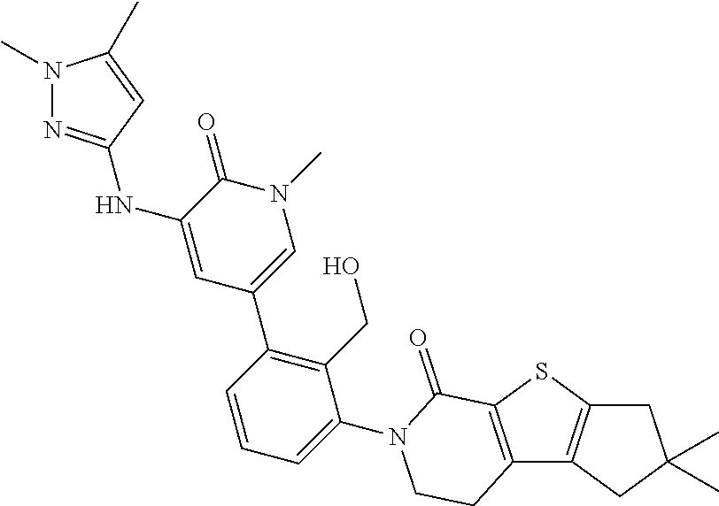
C12=C(SC3=C1CC(C)(C)C3)C(=O)N(C1=CC=CC(C3=CN(C)C(=O)C(NC4=NN(C)C(C)=C4)=C3)=C1CO)CC2
